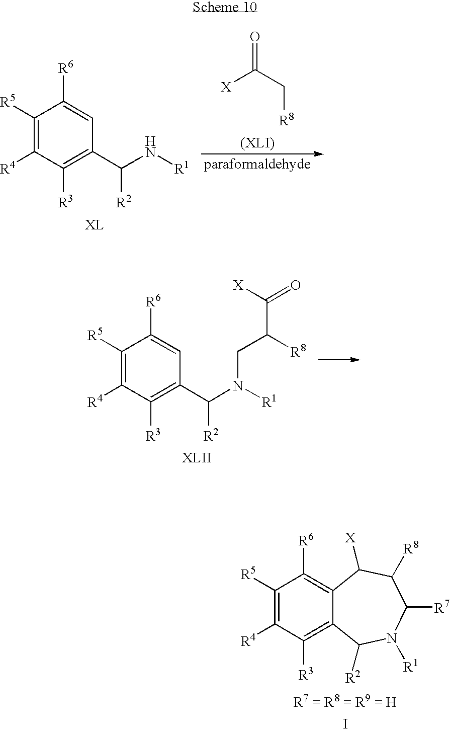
[X]C(C[R8])=O.C1([R5])=C([R4])C([R3])=C(C(N[R1])[R2])C=C1[R6].C1([R5])=C([R4])C([R3])=C(C(N([R1])CC([R8])C([X])=O)[R2])C=C1[R6].C1([R5])=C([R4])C([R3])=C2C(=C1[R6])C([X])C([R8])C([R7])N([R1])C2[R2].I
